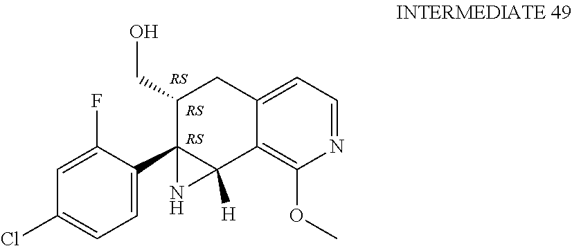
C1(C23C(CO)CC4=CC=NC(OC)=C4C2([H])N3)=CC=C(Cl)C=C1F
